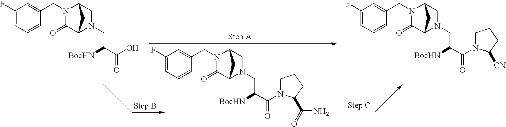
C1(=O)C2N(CC(C(=O)N3CCCC3C(=O)N)[BocHN])CC(N1CC1=CC(F)=CC=C1)C2.C1(=O)C2N(CC(C(O)=O)[BocHN])CC(N1CC1=CC(F)=CC=C1)C2.C1(=O)C2N(CC(C(=O)N3CCCC3[CN])[BocHN])CC(N1CC1=CC(F)=CC=C1)C2
